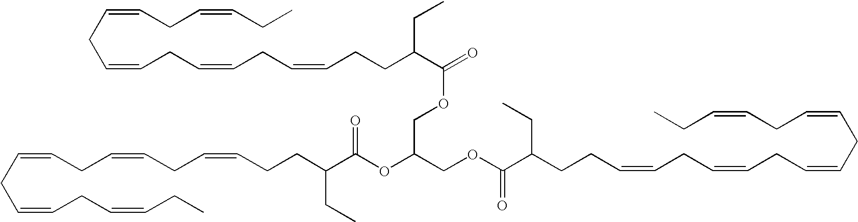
C(=CCC=CCC=CCC=CCCC(C(OCC(COC(C(CC)CCC=CCC=CCC=CCC=CCC=CCC)=O)OC(C(CCC=CCC=CCC=CCC=CCC=CCC)CC)=O)=O)CC)CC=CCC
